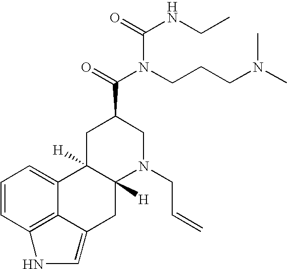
C1=CC2=C3C(=C1)C1([H])C([H])(CC3=CN2)N(CC=C)CC(C(N(CCCN(C)C)C(=O)NCC)=O)C1
